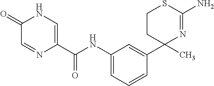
C(NC1=CC=CC(C2(C)N=C(N)SCC2)=C1)(=O)C1=CNC(=O)C=N1
